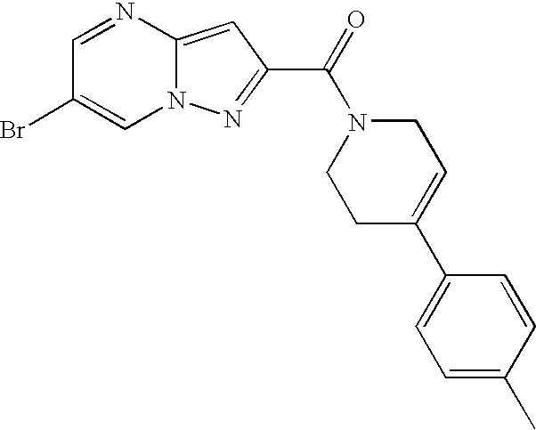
C1=NC2=CC(C(=O)N3CCC(C4=CC=C(C)C=C4)=CC3)=NN2C=C1Br
